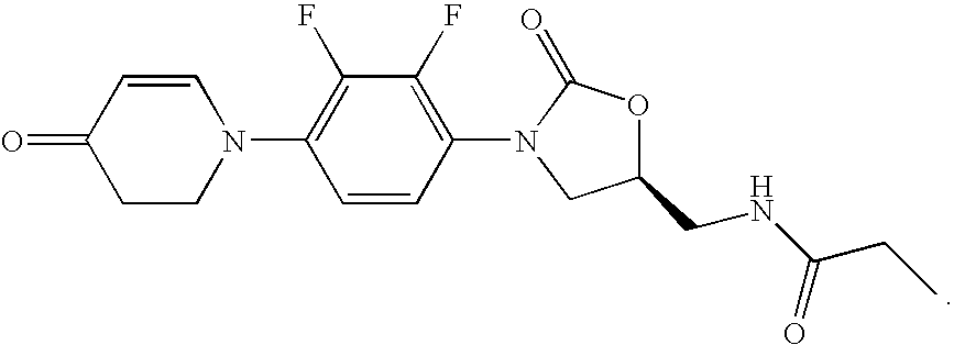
C1=CC(=O)CCN1C1=C(F)C(F)=C(N2C(=O)OC(CNC(CC)=O)C2)C=C1
